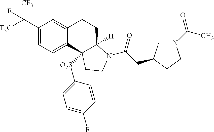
C1(C([F3C])([CF3])F)=CC=C2C(=C1)CCC1([H])N(C(CC3CN(C(C)=O)CC3)=O)CCC21[O2S]C1=CC=C(F)C=C1
